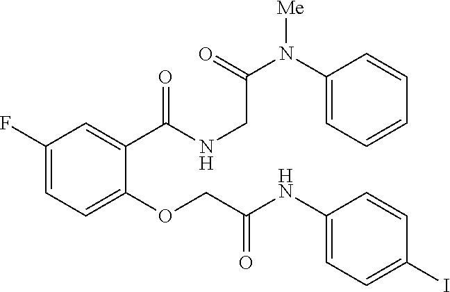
C1(F)=CC=C(OCC(NC2=CC=C(I)C=C2)=O)C(C(=O)NCC(N(C2=CC=CC=C2)[Me])=O)=C1
